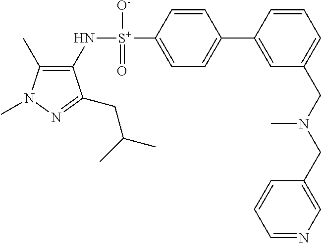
C1(C)=C(N[S+](C2=CC=C(C3=CC(CN(CC4=CN=CC=C4)C)=CC=C3)C=C2)([O-])=O)C(CC(C)C)=NN1C
